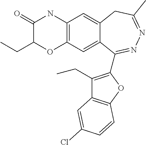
C1(=O)C(CC)OC2=C(N1)C=C1C(=C2)C(C2=C(CC)C3=C(O2)C=CC(Cl)=C3)=NN=C(C)C1
